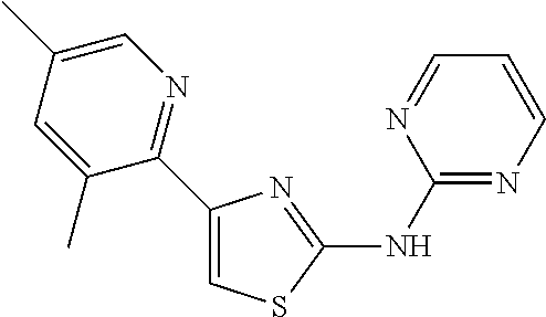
C1(NC2=NC(C3=NC=C(C)C=C3C)=CS2)=NC=CC=N1
